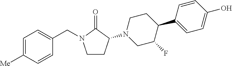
C1=C([Me])C=CC(CN2CCC(N3CC(F)C(C4=CC=C(O)C=C4)CC3)C2=O)=C1
